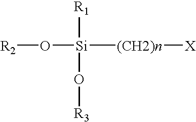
[R2]O[Si]([(CH2)n][X])([R1])O[R3]
